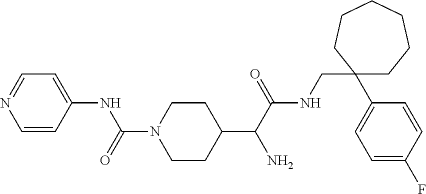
C1=CC(NC(N2CCC(C(C(NCC3(C4=CC=C(F)C=C4)CCCCCC3)=O)N)CC2)=O)=CC=N1
